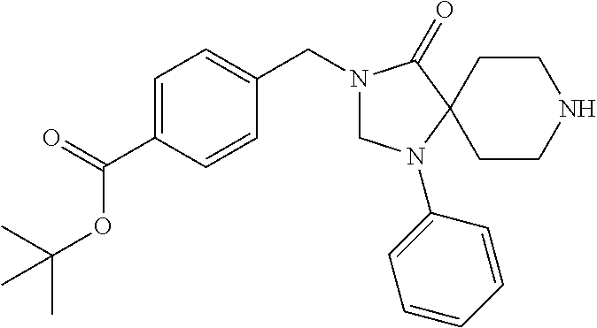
C1=C(C(=O)OC(C)(C)C)C=CC(CN2CN(C3=CC=CC=C3)C3(C2=O)CCNCC3)=C1
